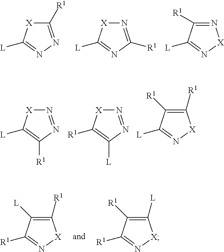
C1([R1])=NN=C([L])[X]1.N1=C([R1])N=C([L])[X]1.N1=C([R1])C([L])=N[X]1.N1=NC([R1])=C([L])[X]1.N1=NC([L])=C([R1])[X]1.C1([R1])=C([R1])C([L])=N[X]1.C1([R1])=C([L])C([R1])=N[X]1.C1([L])=C([R1])C([R1])=N[X]1
